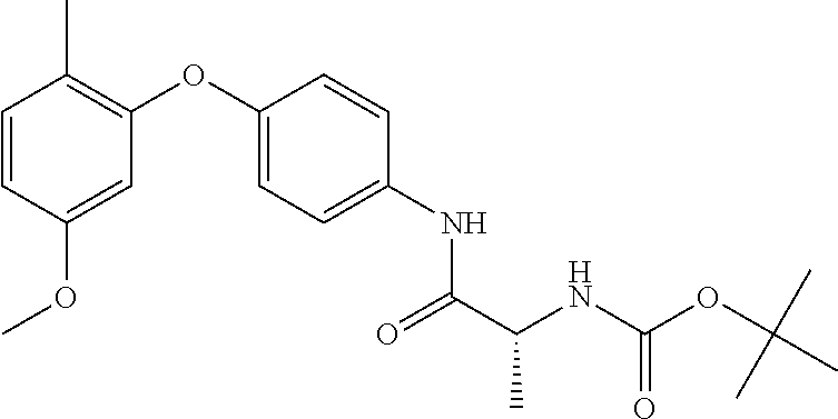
C1=CC(OC)=CC(OC2=CC=C(NC(C(NC(OC(C)(C)C)=O)C)=O)C=C2)=C1C
